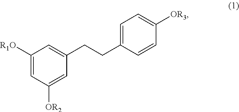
C1=C([OR2])C=C([R1O])C=C1CCC1=CC=C([OR3])C=C1
